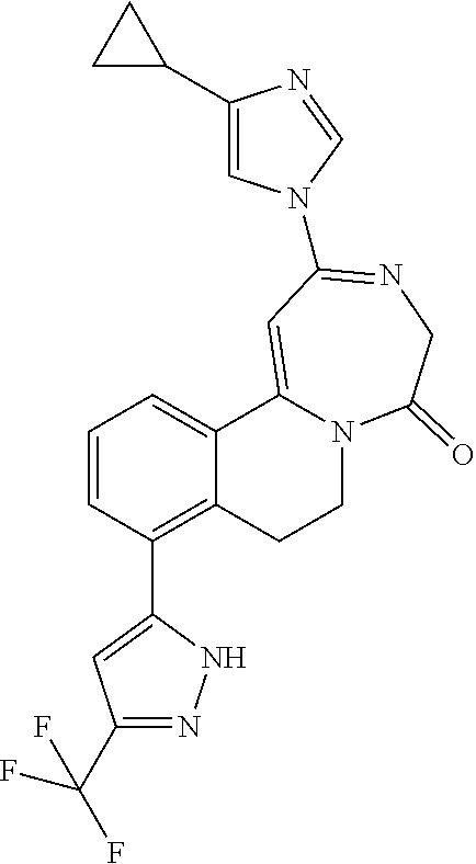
C1=CC(C2=CC(C(F)(F)F)=NN2)=C2C(=C1)C1=CC(N3C=C(C4CC4)N=C3)=NCC(=O)N1CC2
